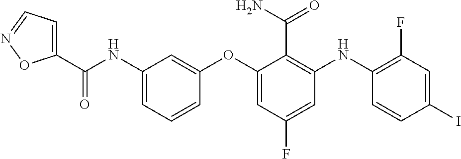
C1(C(NC2=CC=CC(OC3=CC(F)=CC(NC4=C(F)C=C(I)C=C4)=C3C(N)=O)=C2)=O)=CC=NO1
